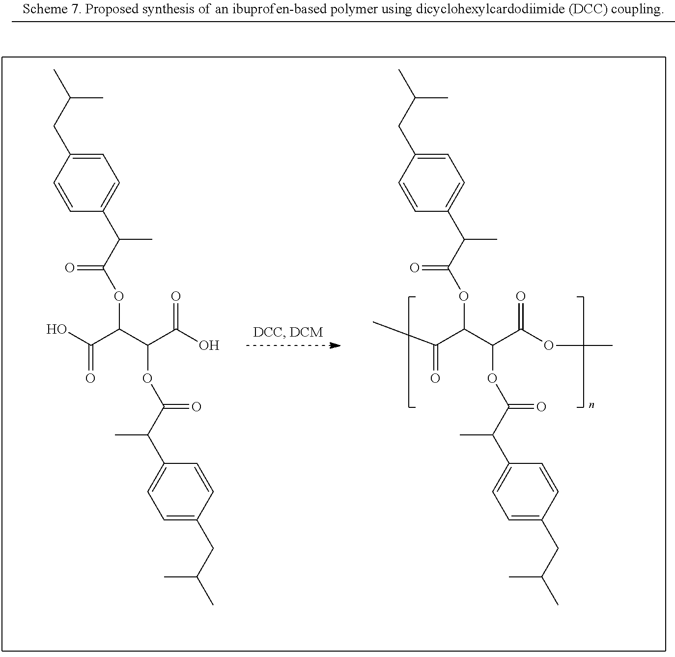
C1=C(CC(C)C)C=CC(C(C(=O)OC(C(O)=O)C(C(O)=O)OC(C(C2=CC=C(CC(C)C)C=C2)C)=O)C)=C1.C1=C(CC(C)C)C=CC(C(C(=O)OC(C(C)=O)C(C(OC)=O)OC(C(C2=CC=C(CC(C)C)C=C2)C)=O)C)=C1
